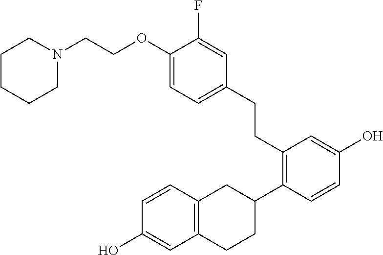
N1(CCOC2=CC=C(CCC3=C(C4CC5=C(CC4)C=C(O)C=C5)C=CC(O)=C3)C=C2F)CCCCC1
